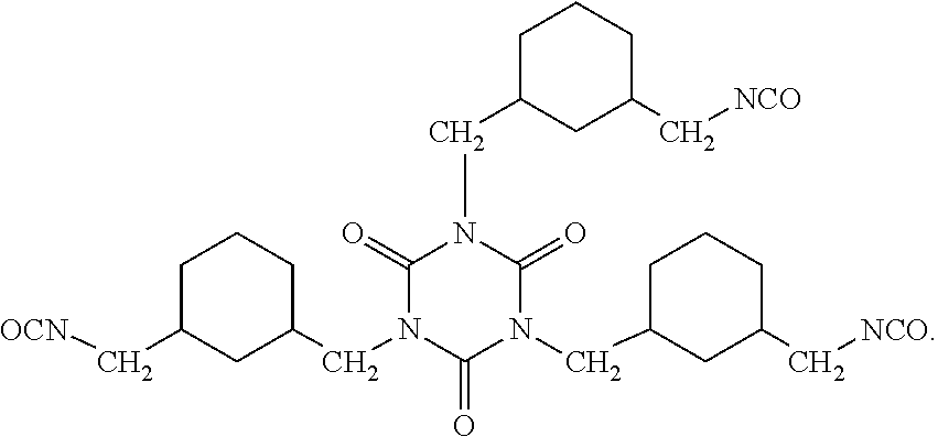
C1(=O)N(CC2CC(C[OCN])CCC2)C(=O)N(CC2CCCC(C[NCO])C2)C(=O)N1CC1CCCC(C[NCO])C1
